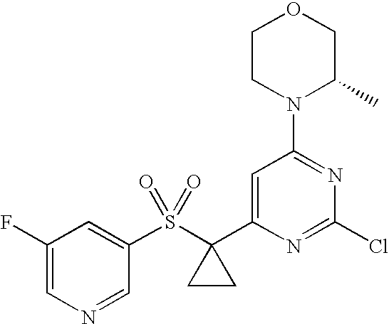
N1(C2=NC(Cl)=NC(C3(S(C4=CC(F)=CN=C4)(=O)=O)CC3)=C2)C(C)COCC1
